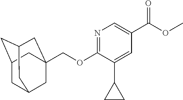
C1=C(C(OC)=O)C=C(C2CC2)C(OCC23CC4CC(CC(C2)C4)C3)=N1
